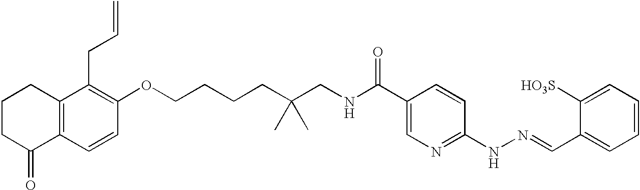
C1CC(=O)C2=C(C1)C(CC=C)=C(OCCCCC(CNC(C1=CN=C(NN=CC3=CC=CC=C3[HO3S])C=C1)=O)(C)C)C=C2
